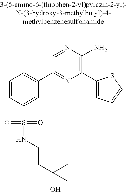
C1=CC(S(=O)(=O)NCCC(O)(C)C)=CC(C2=NC(C3=CC=CS3)=C(N)N=C2)=C1C
